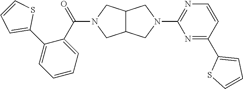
C12C(CN(C3=NC=CC(C4=CC=CS4)=N3)C1)CN(C(=O)C1=CC=CC=C1C1=CC=CS1)C2
